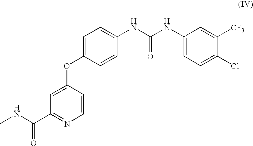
C1=C(OC2=CC=C(NC(NC3=CC=C(Cl)C([CF3])=C3)=O)C=C2)C=CN=C1C(NC)=O
